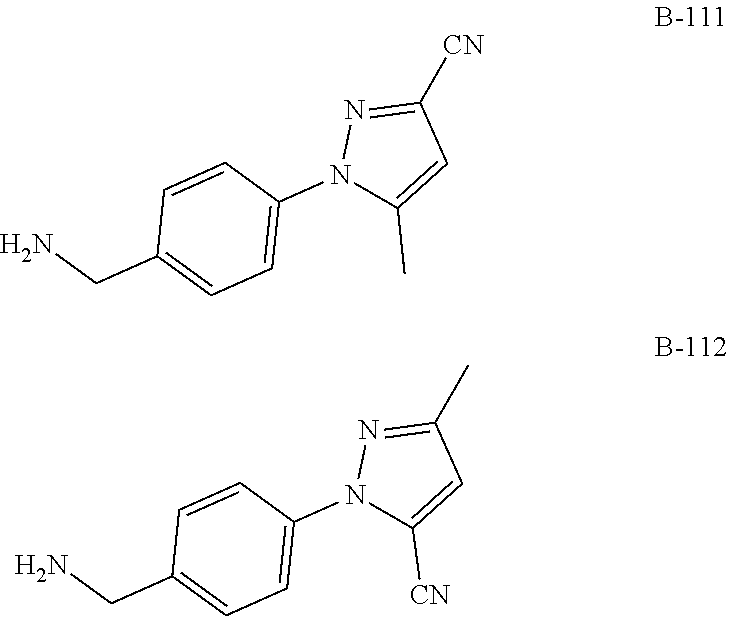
C1([CN])=NN(C2=CC=C(CN)C=C2)C(C)=C1.C1(C)=NN(C2=CC=C(CN)C=C2)C([CN])=C1
